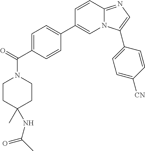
C1=C(C(=O)N2CCC(NC(C)=O)(C)CC2)C=CC(C2=CN3C(=NC=C3C3=CC=C([CN])C=C3)C=C2)=C1
